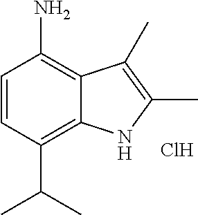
C1=CC(C(C)C)=C2C(=C1N)C(C)=C(C)N2.Cl
